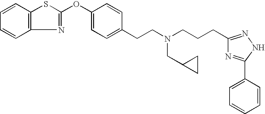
C1=CC2=C(C=C1)N=C(OC1=CC=C(CCN(CCCC3=NNC(C4=CC=CC=C4)=N3)CC3CC3)C=C1)S2
